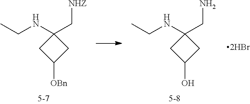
C1(NCC)(CN)CC(O)C1.C1(NCC)(C[NHZ])CC([OBn])C1
